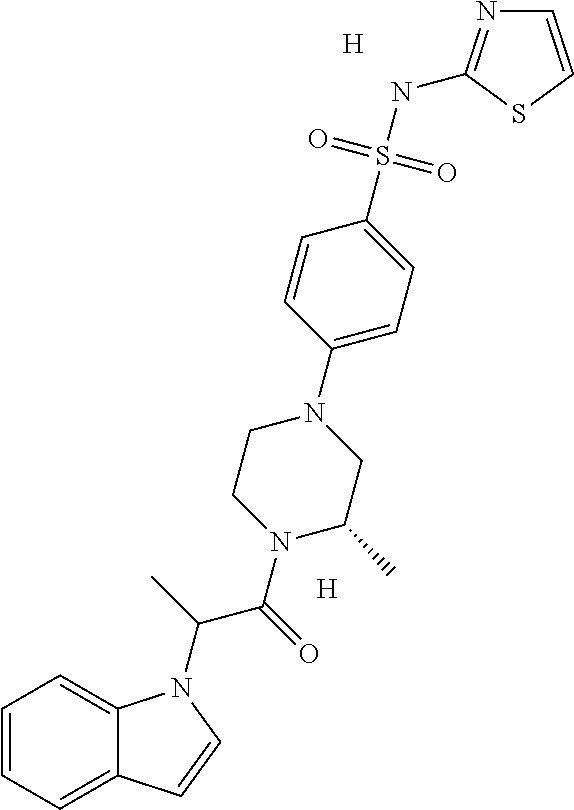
[H].[H].C1=CC=C2C(=C1)N(C(C)C(=O)N1CCN(C3=CC=C(S(NC4=NC=CS4)(=O)=O)C=C3)CC1C)C=C2
